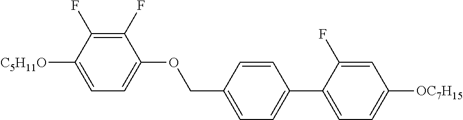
C1(F)=C(F)C([C5H11O])=CC=C1OCC1=CC=C(C2=CC=C([OC7H15])C=C2F)C=C1
